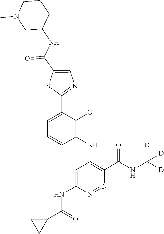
C1=C(C2=NC=C(C(NC3CCCN(C)C3)=O)S2)C(OC)=C(NC2=C(C(NC([D])([D])[D])=O)N=NC(NC(C3CC3)=O)=C2)C=C1
